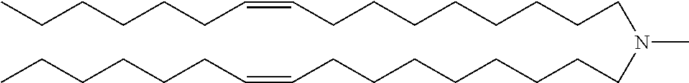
C(CC=CCCCCCCCCN(CCCCCCCCC=CCCCCCC)C)CCCC
